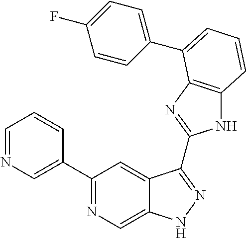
C1=NC=C(C2=NC=C3C(=C2)C(C2=NC4=C(N2)C=CC=C4C2=CC=C(F)C=C2)=NN3)C=C1
